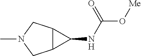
CN1CC2C(C1)C2NC(=O)O[Me]
